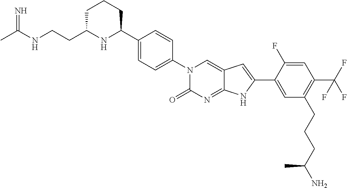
C1C(CCNC(C)=N)NC(C2=CC=C(N3C(=O)N=C4C(=C3)C=C(C3=CC(CCCC(N)C)=C(C(F)(F)F)C=C3F)N4)C=C2)CC1
